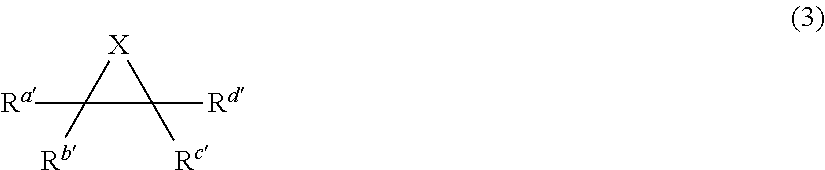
C1([Ra])([Rb])C([Rd])([Rc])[X]1
